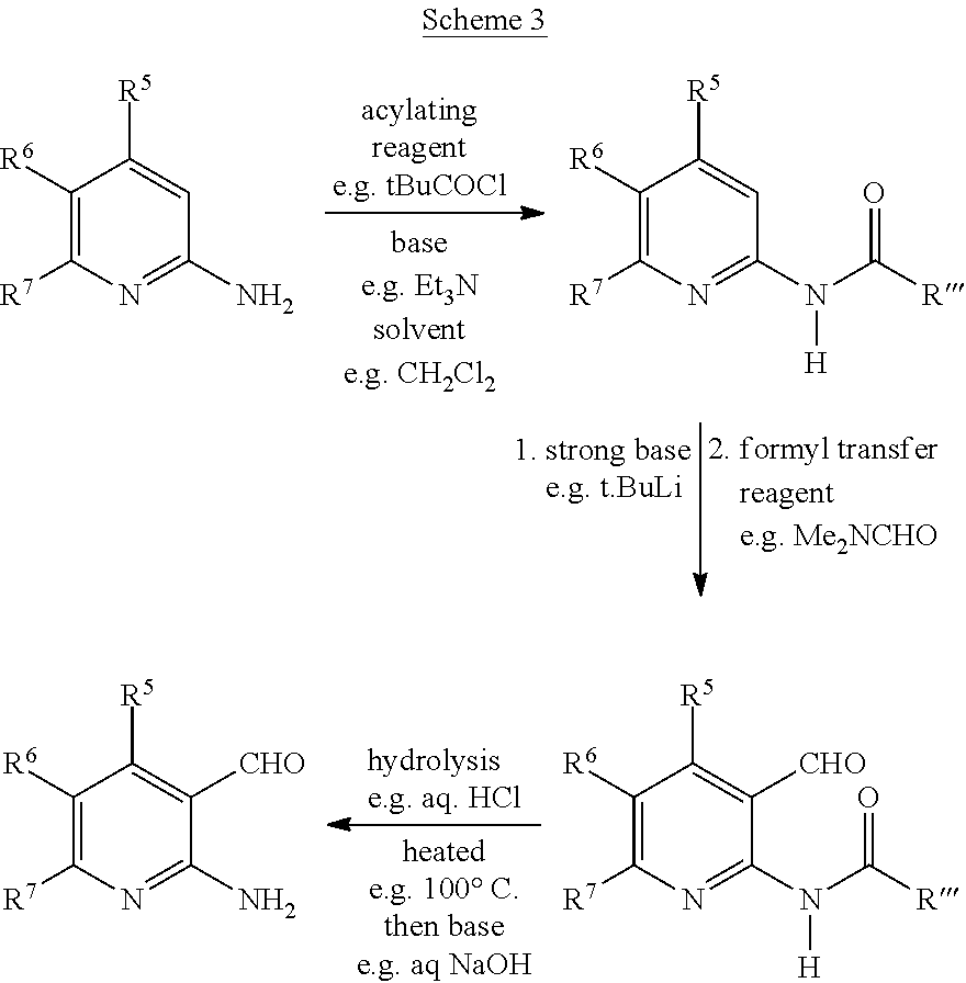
C1([R6])=C([R7])N=C(N)C=C1[R5].C1([R6])=C([R7])N=C(N(C([R])=O)[H])C=C1[R5].C1([R6])=C([R7])N=C(N(C([R])=O)[H])C([CHO])=C1[R5].C1([R6])=C([R7])N=C(N)C([CHO])=C1[R5]
